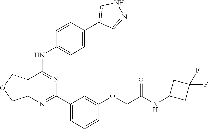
C12=C(N=C(C3=CC=CC(OCC(NC4CC(F)(F)C4)=O)=C3)N=C1NC1=CC=C(C3=CNN=C3)C=C1)COC2
